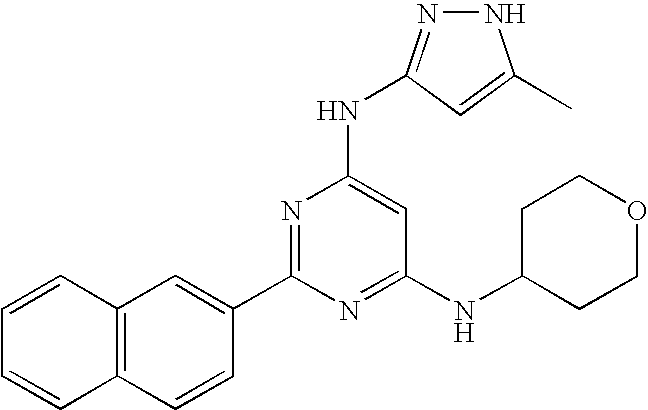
N1N=C(NC2=CC(NC3CCOCC3)=NC(C3=CC4=C(C=C3)C=CC=C4)=N2)C=C1C
